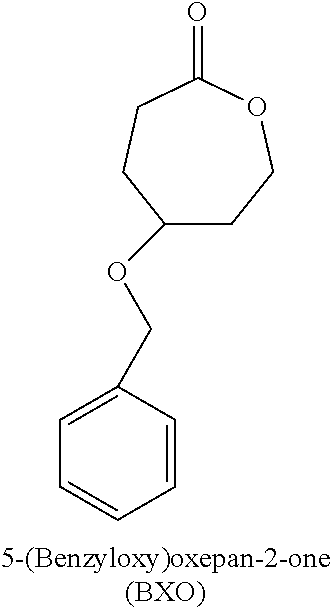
C1(OCC2=CC=CC=C2)CCOC(=O)CC1
